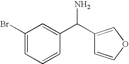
C1(Br)=CC=CC(C(C2=COC=C2)N)=C1
